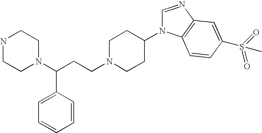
N1CCN(C(C2=CC=CC=C2)CCN2CCC(N3C=NC4=C3C=CC(S(C)(=O)=O)=C4)CC2)CC1
